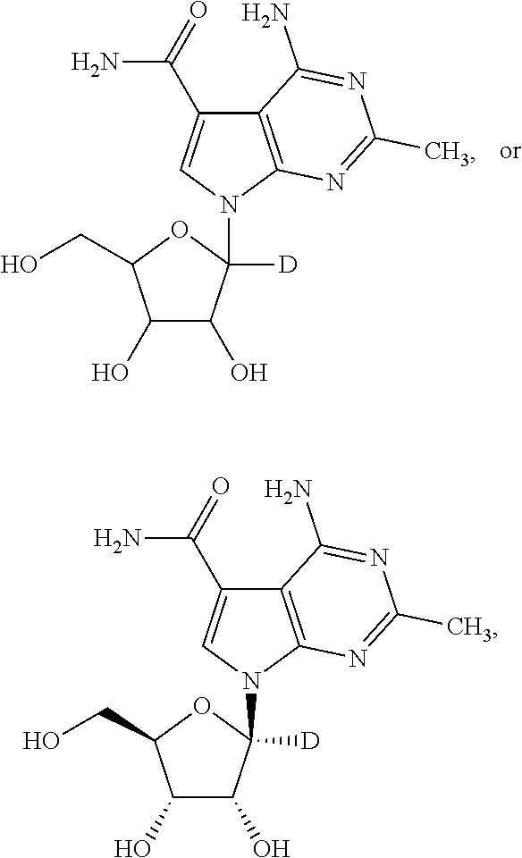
C1(O)C(O)C(N2C3=C(C(C(=O)N)=C2)C(N)=NC(C)=N3)([D])OC1CO.C1(O)C(O)C(N2C3=C(C(C(=O)N)=C2)C(N)=NC(C)=N3)([D])OC1CO
